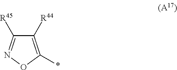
C1([R44])=C(*)ON=C1[R45]
